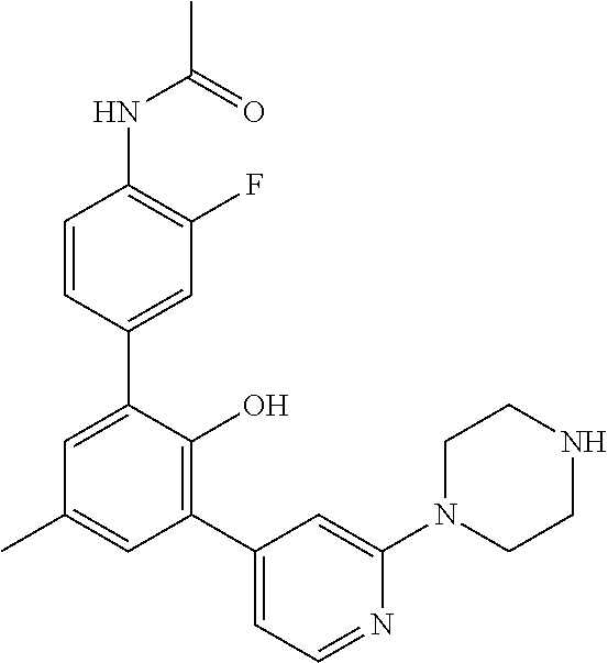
C1=CC(C2=CC(C)=CC(C3=CC=NC(N4CCNCC4)=C3)=C2O)=CC(F)=C1NC(C)=O
